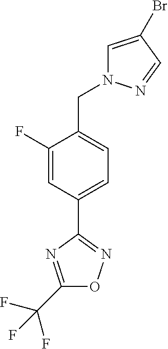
C1(F)=CC(C2=NOC(C(F)(F)F)=N2)=CC=C1CN1C=C(Br)C=N1
